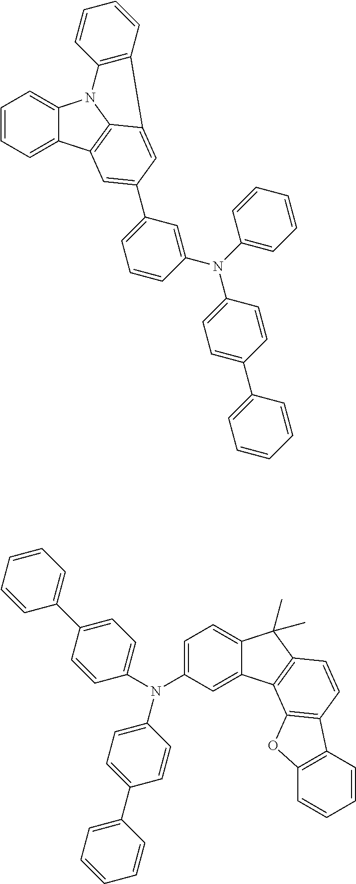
C1=CC=C2C(=C1)N1C3=C2C=C(C2=CC=CC(N(C4=CC=C(C5=CC=CC=C5)C=C4)C4=CC=CC=C4)=C2)C=C3C2=C1C=CC=C2.C1=C(N(C2=CC=C(C3=CC=CC=C3)C=C2)C2=CC=C(C3=CC=CC=C3)C=C2)C=C2C(=C1)C(C)(C)C1=C2C2=C(C=C1)C1=C(O2)C=CC=C1
